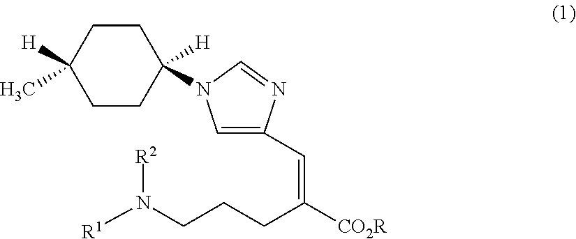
C1CC([H])(N2C=C(C=C(CCCN([R1])[R2])[CO2R])N=C2)CCC1([H])C
